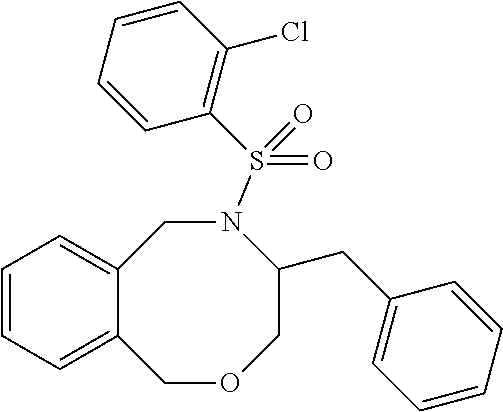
C12=CC=CC=C1COCC(CC1=CC=CC=C1)N(S(C1=C(Cl)C=CC=C1)(=O)=O)C2
